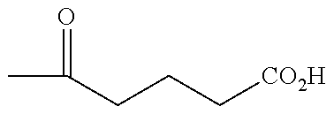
CC(CCC[CO2H])=O
